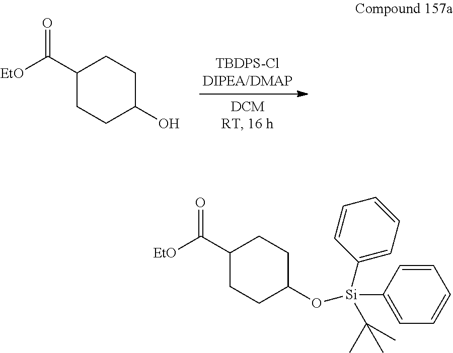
C1(C([EtO])=O)CCC(O)CC1.C1(C([EtO])=O)CCC(O[Si](C2=CC=CC=C2)(C2=CC=CC=C2)C(C)(C)C)CC1
